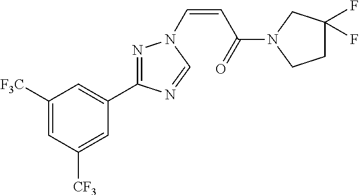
C1([F3C])=CC([CF3])=CC(C2=NN(C=CC(=O)N3CC(F)(F)CC3)C=N2)=C1
